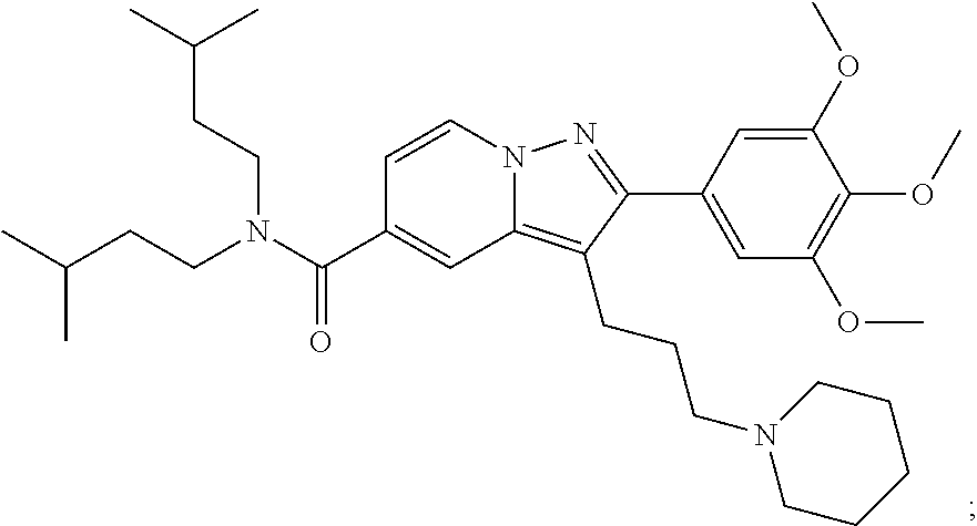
N12C(=C(CCCN3CCCCC3)C(C3=CC(OC)=C(OC)C(OC)=C3)=N1)C=C(C(N(CCC(C)C)CCC(C)C)=O)C=C2
